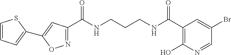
C1(C(NCCCNC(C2=C(O)N=CC(Br)=C2)=O)=O)=NOC(C2=CC=CS2)=C1
